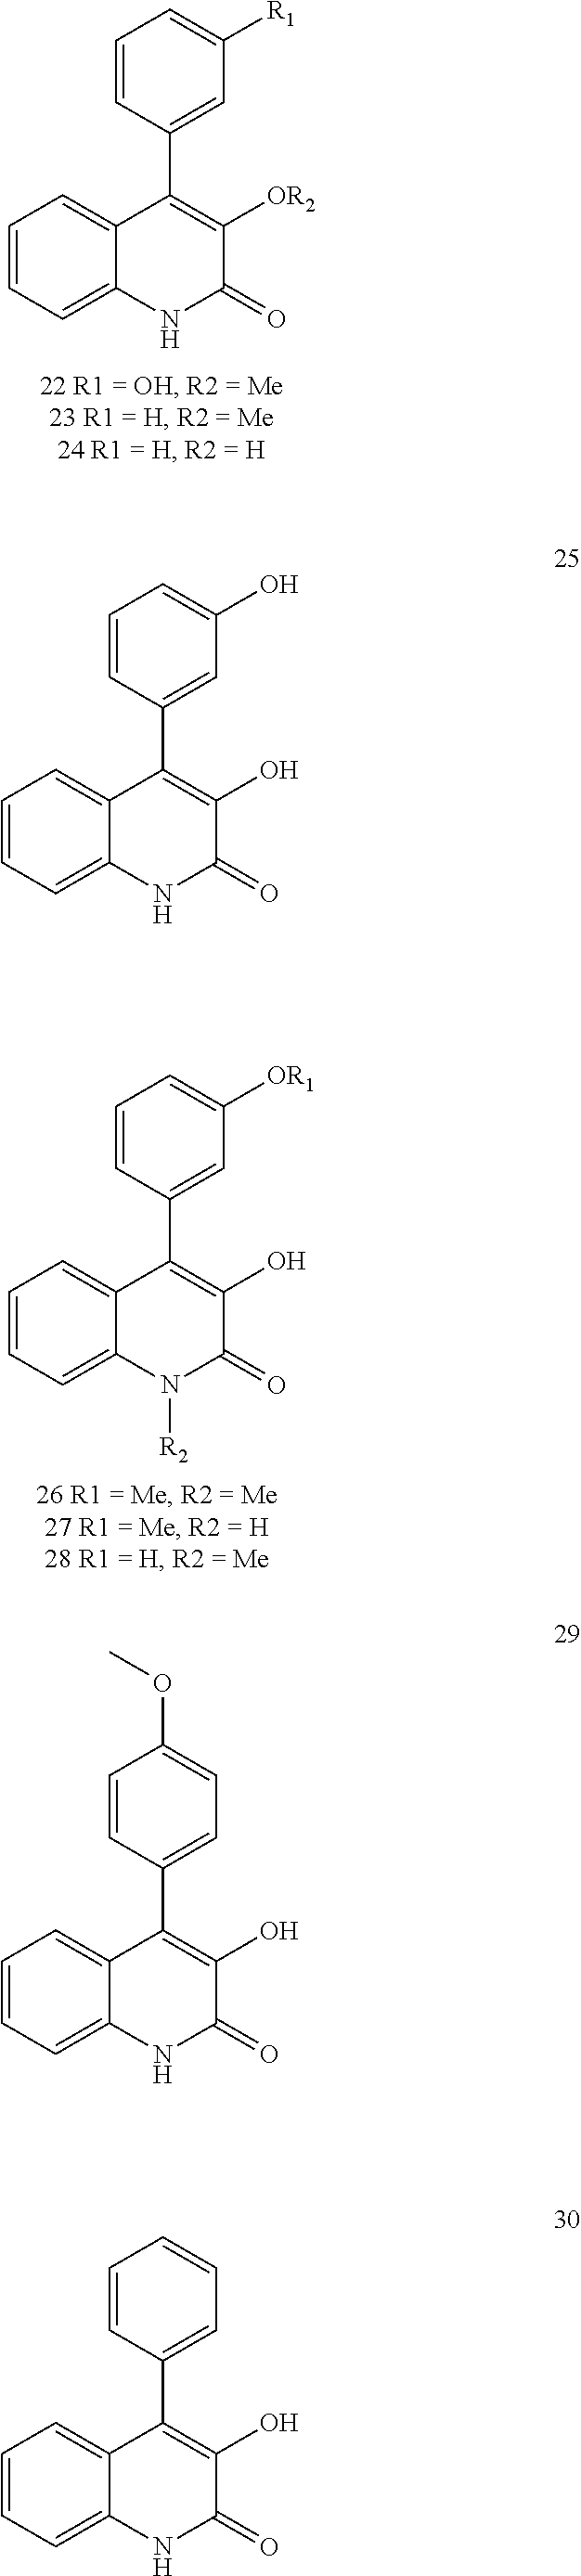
C1=CC=C2C(=C1)C(C1=CC=CC=C1)=C(O)C(=O)N2.C1=CC=C2C(=C1)C(C1=CC([R1])=CC=C1)=C([OR2])C(=O)N2.C1=CC=C2C(=C1)C(C1=CC([OR1])=CC=C1)=C(O)C(=O)N2[R2].C1=CC=C2C(=C1)C(C1=CC(O)=CC=C1)=C(O)C(=O)N2.C1=CC=C2C(=C1)C(C1=CC=C(OC)C=C1)=C(O)C(=O)N2
